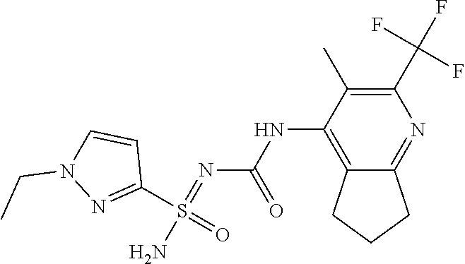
N1(CC)N=C(S(=NC(NC2=C3CCCC3=NC(C(F)(F)F)=C2C)=O)(=O)N)C=C1
